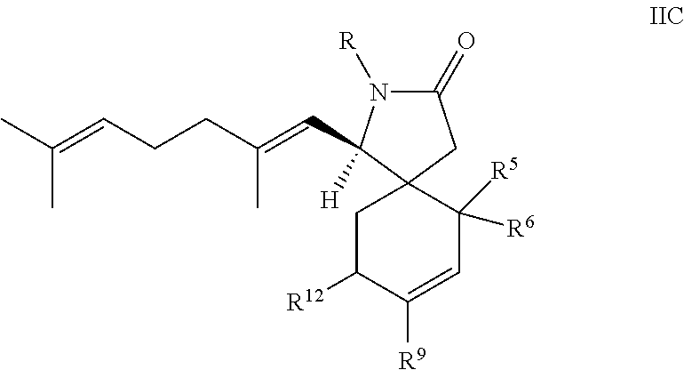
C1(=O)N([R])C(C=C(CCC=C(C)C)C)([H])C2(C1)CC([R12])C([R9])=CC2([R6])[R5]
